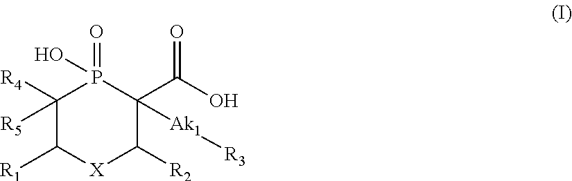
C1([R4])([R5])C([R1])[X]C([R2])C([Ak1][R3])(C(O)=O)P1(=O)O
